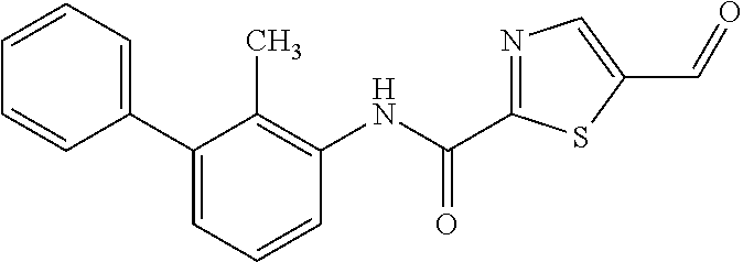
C1(C2=CC=CC=C2)=CC=CC(NC(C2=NC=C(C=O)S2)=O)=C1C
